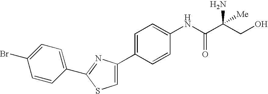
C1=C(C2=CC=C(NC(=O)C(N)([Me])CO)C=C2)N=C(C2=CC=C(Br)C=C2)S1
